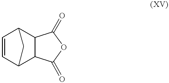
C1=CC2C3C(C1C2)C(=O)OC3=O
